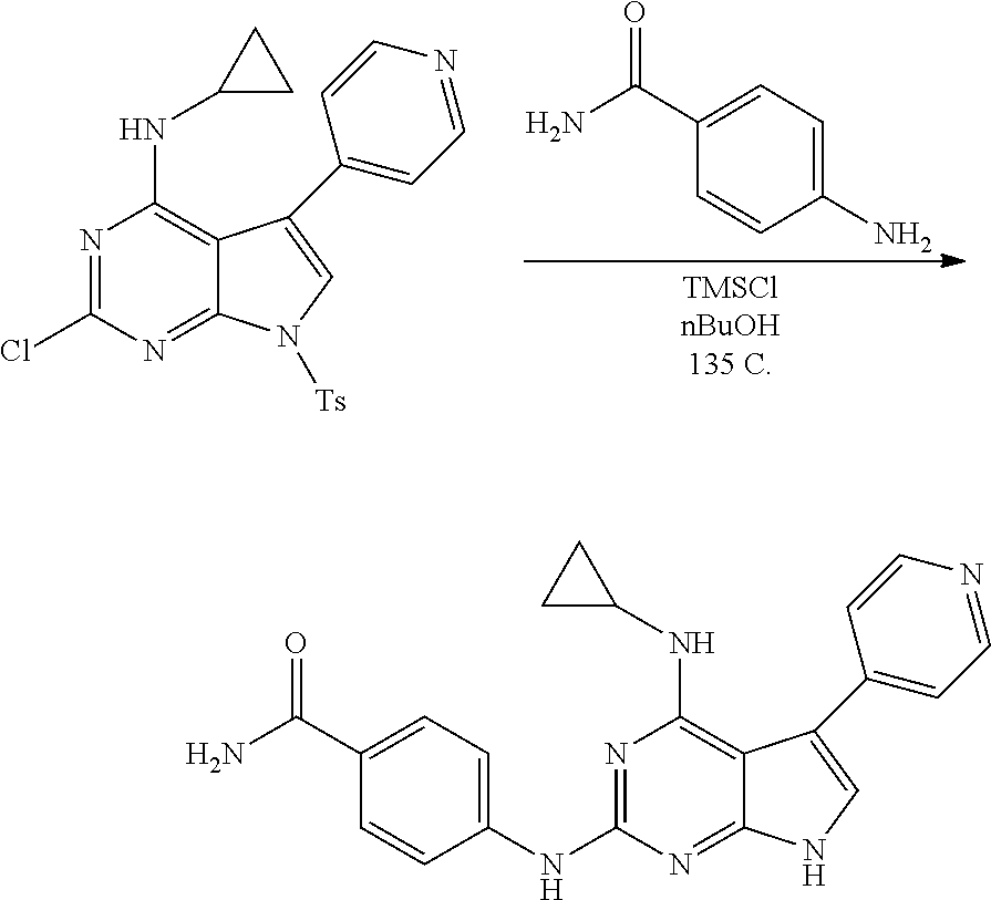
N1=C(Cl)N=C2C(=C1NC1CC1)C(C1=CC=NC=C1)=CN2[Ts].C1(C(N)=O)=CC=C(N)C=C1.C1(C(N)=O)=CC=C(NC2=NC(NC3CC3)=C3C(=N2)NC=C3C2=CC=NC=C2)C=C1
